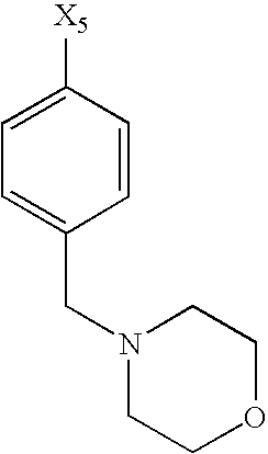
C1=CC([X5])=CC=C1CN1CCOCC1
